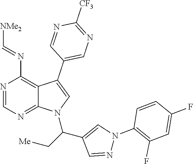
N1=CN=C2C(=C1N=C[NMe2])C(C1=CN=C([CF3])N=C1)=CN2C(C1=CN(C2=C(F)C=C(F)C=C2)N=C1)C[Me]
